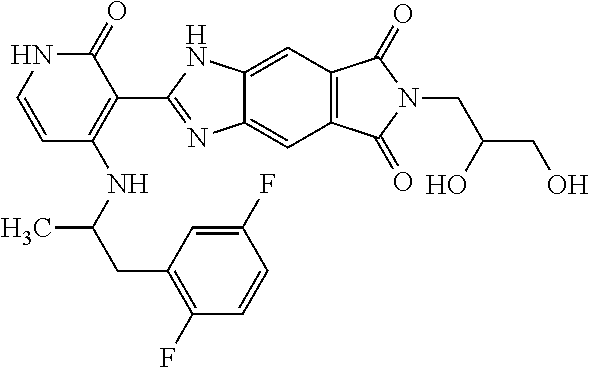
C1=CNC(=O)C(C2=NC3=CC4=C(C=C3N2)C(=O)N(CC(CO)O)C4=O)=C1NC(CC1=C(F)C=CC(F)=C1)C
